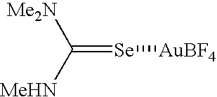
[MeHN]C(=[Se][AuBF4])[Me2N]
